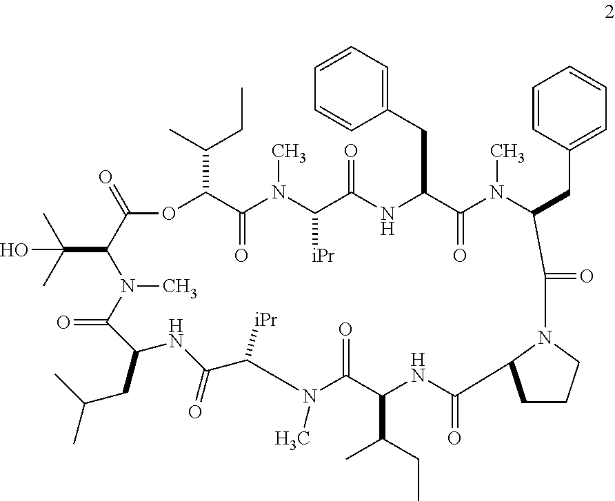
O1C(C(C)CC)C(=O)N(C)C([iPr])C(=O)NC(CC2=CC=CC=C2)C(=O)N(C)C(CC2=CC=CC=C2)C(=O)N2CCCC2C(=O)NC(C(CC)C)C(=O)N(C)C([iPr])C(=O)NC(CC(C)C)C(=O)N(C)C(C(C)(C)O)C1=O
